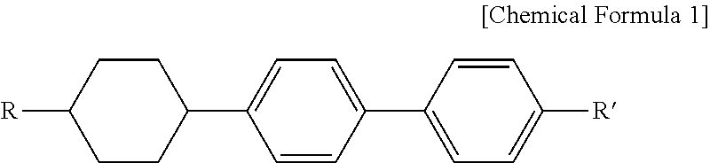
C1C([R])CCC(C2=CC=C(C3=CC=C([R])C=C3)C=C2)C1
